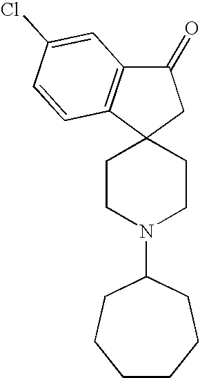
C12(CC(=O)C3=C1C=CC(Cl)=C3)CCN(C1CCCCCC1)CC2
